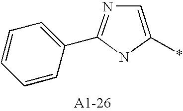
C1=CC=C(C2=NC=C(*)N2)C=C1
